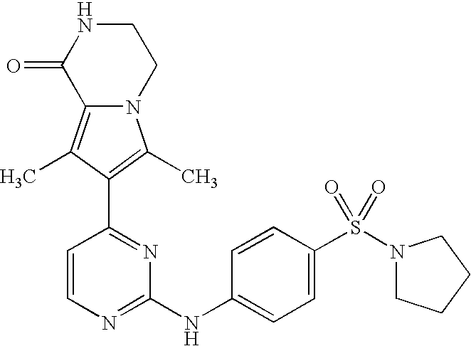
N12C(=C(C)C(C3=NC(NC4=CC=C(S(N5CCCC5)(=O)=O)C=C4)=NC=C3)=C1C)C(=O)NCC2
